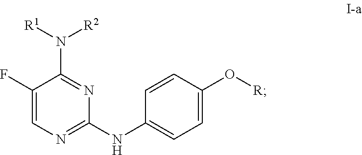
C1(F)=CN=C(NC2=CC=C(O[R])C=C2)N=C1N([R1])[R2]
